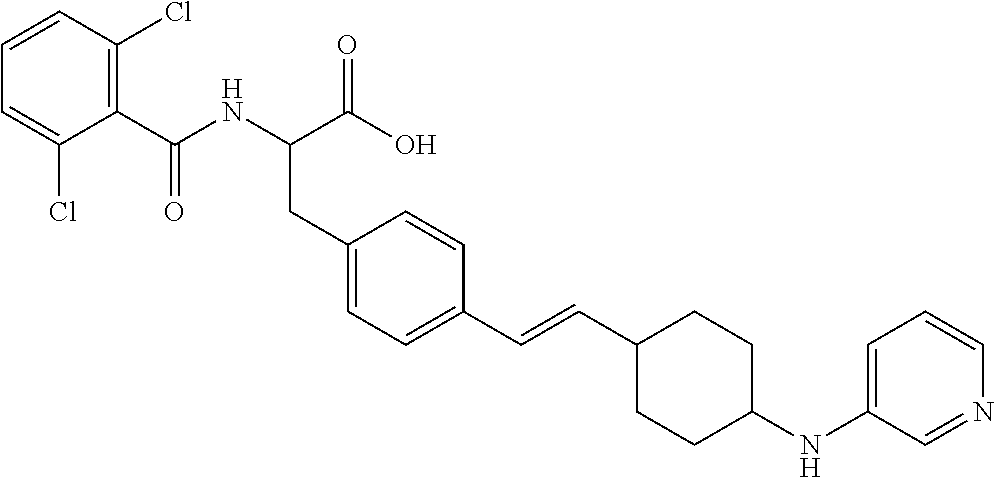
C(C1=C(Cl)C=CC=C1Cl)(NC(C(O)=O)CC1=CC=C(C=CC2CCC(NC3=CC=CN=C3)CC2)C=C1)=O
